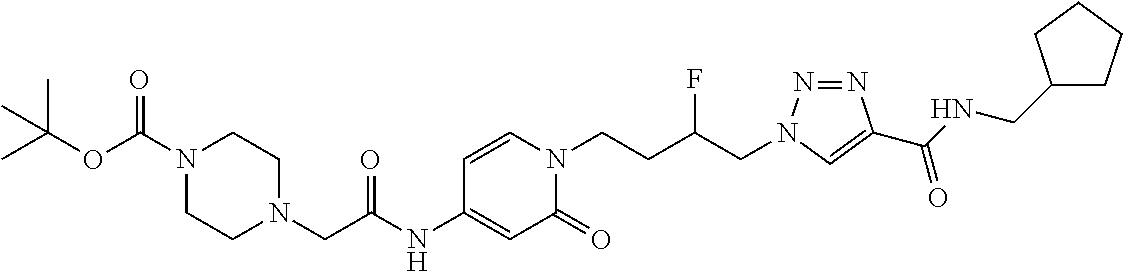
C1(NC(=O)CN2CCN(C(OC(C)(C)C)=O)CC2)=CC(=O)N(CCC(CN2N=NC(C(NCC3CCCC3)=O)=C2)F)C=C1
